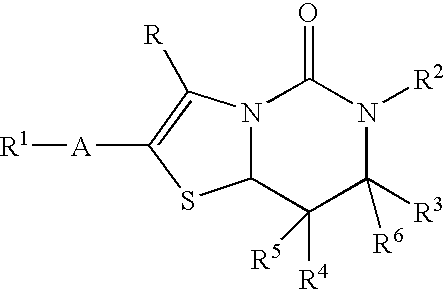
N12C(C([R4])([R5])C([R3])([R6])N([R2])C1=O)SC([A][R1])=C2[R]
